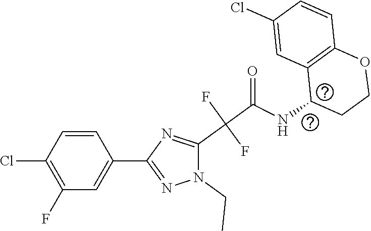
C1(Cl)=C(F)C=C(C2=NN(CC)C(C(C(=O)NC3CCOC4=C3C=C(Cl)C=C4)(F)F)=N2)C=C1
